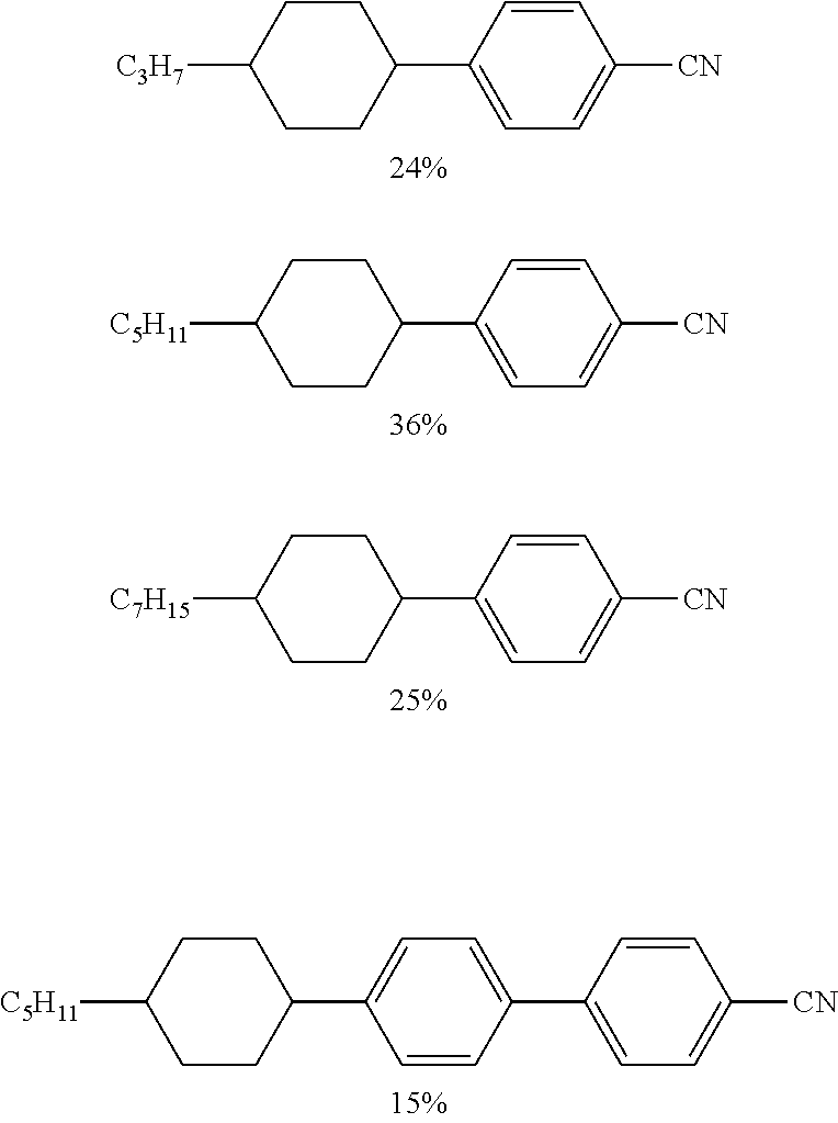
C1=CC(C2CCC([C3H7])CC2)=CC=C1[CN].C1=CC(C2CCC([C5H11])CC2)=CC=C1[CN].C1=CC(C2CCC([C7H15])CC2)=CC=C1[CN].C1=CC(C2=CC=C(C3CCC([C5H11])CC3)C=C2)=CC=C1[CN]
